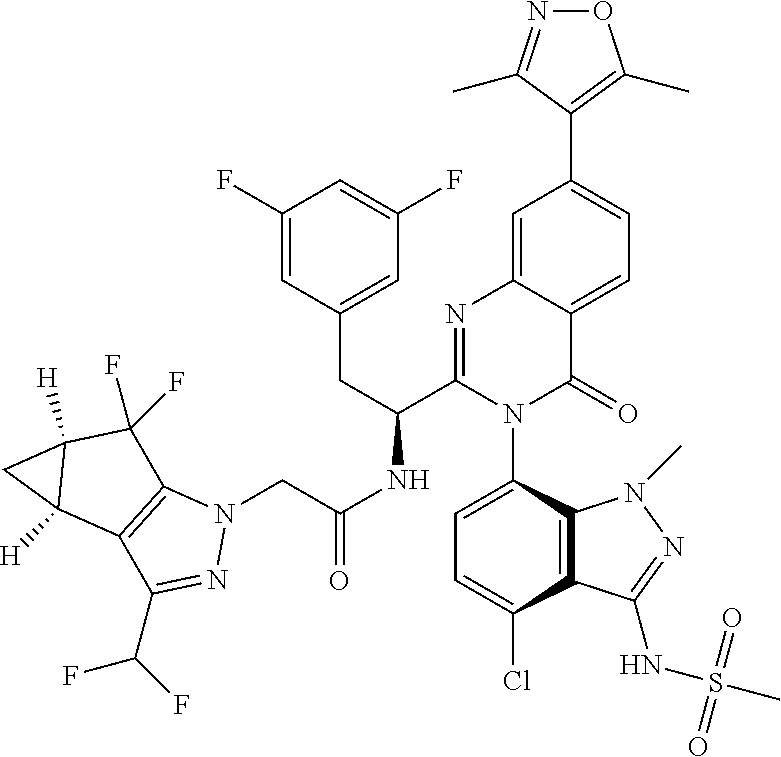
C1=C(Cl)C2=C(C(N3C(=O)C4=CC=C(C5=C(C)ON=C5C)C=C4N=C3C(CC3=CC(F)=CC(F)=C3)NC(CN3C4=C(C(C(F)F)=N3)C3([H])C([H])(C4(F)F)C3)=O)=C1)N(C)N=C2NS(C)(=O)=O
